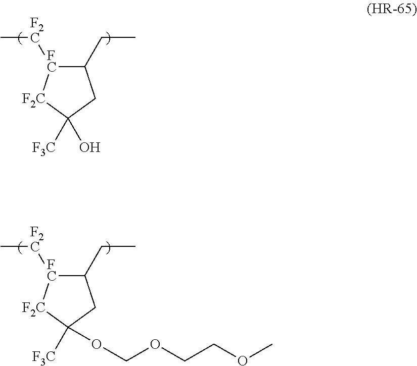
C1(CC)[FC]([F2C]C)[F2C]C([F3C])(O)C1.C1(CC)[FC]([F2C]C)[F2C]C([F3C])(OCOCCOC)C1
